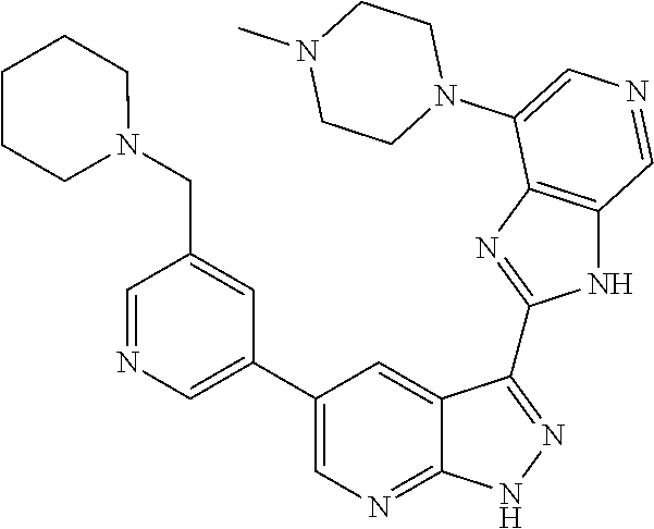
C1=NC=C(C2=CN=C3C(=C2)C(C2=NC4=C(N2)C=NC=C4N2CCN(C)CC2)=NN3)C=C1CN1CCCCC1
